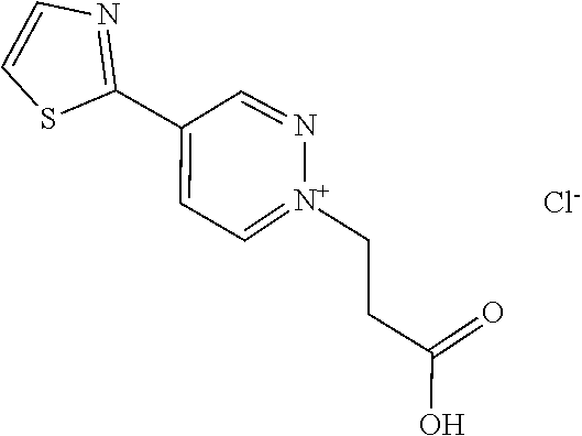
S1C(C2=CC=[N+](CCC(O)=O)N=C2)=NC=C1.[Cl-]
